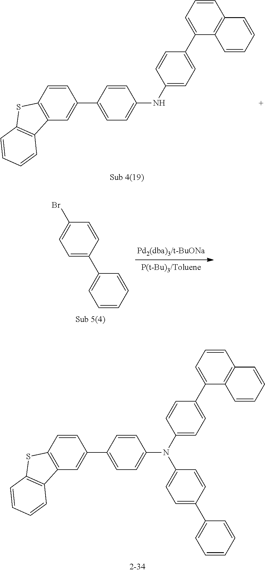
C1=CC2=C(C=C1C1=CC=C(NC3=CC=C(C4=CC=CC5=C4C=CC=C5)C=C3)C=C1)C1=C(S2)C=CC=C1.BrC1=CC=C(C2=CC=CC=C2)C=C1.C1=CC2=C(C=C1C1=CC=C(N(C3=CC=C(C4=CC=CC5=C4C=CC=C5)C=C3)C3=CC=C(C4=CC=CC=C4)C=C3)C=C1)C1=C(S2)C=CC=C1
